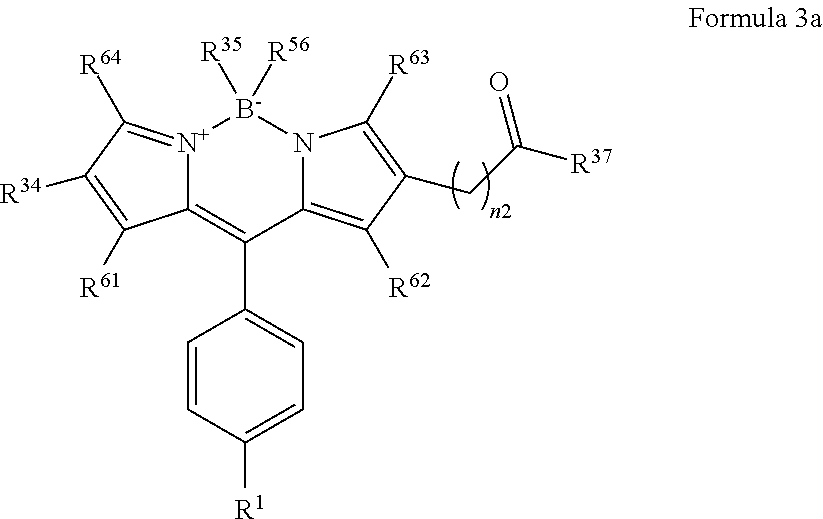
C12=C(C3=CC=C([R1])C=C3)C3=C([R62])C(CC([R37])=O)=C([R63])N3[B-]([R35])([R56])[N+]1=C([R64])C([R34])=C2[R61]
